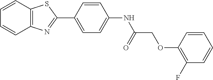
C1=CC2=C(C=C1)N=C(C1=CC=C(NC(COC3=C(F)C=CC=C3)=O)C=C1)S2
